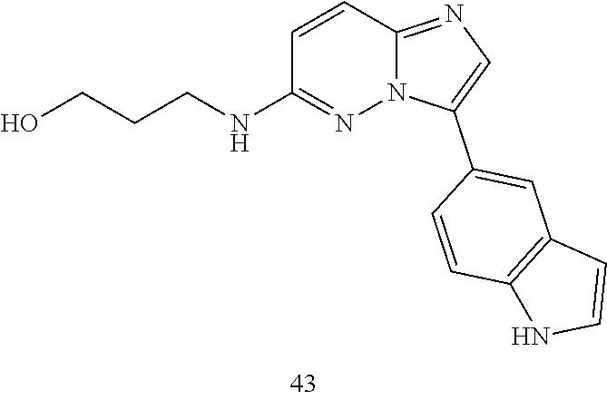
C1(NCCCO)=NN2C(=NC=C2C2=CC3=C(NC=C3)C=C2)C=C1
